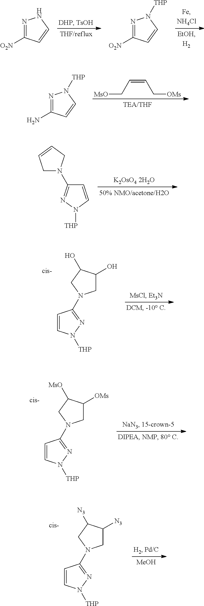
N1=C([O2N])C=CN1.N1=C([O2N])C=CN1[THP].[MsO]CC=CC[OMs].N1=C(N)C=CN1[THP].C1=CN([THP])N=C1N1CC=CC1.C1C(O)C(O)CN1C1=NN([THP])C=C1.C1C([OMs])C([MsO])CN1C1=NN([THP])C=C1.C1C([N3])C([N3])CN1C1=NN([THP])C=C1.[MeOH]
